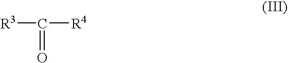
[R3]C([R4])=O
